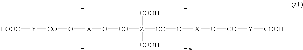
[HOOC][Y][CO]O[X]O[CO][Z]([CO]O[X]O[CO][Y][COOH])([COOH])[COOH]
